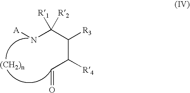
N(C(C(C(C=O)[R4])[R3])([R1])[R2])[A]
